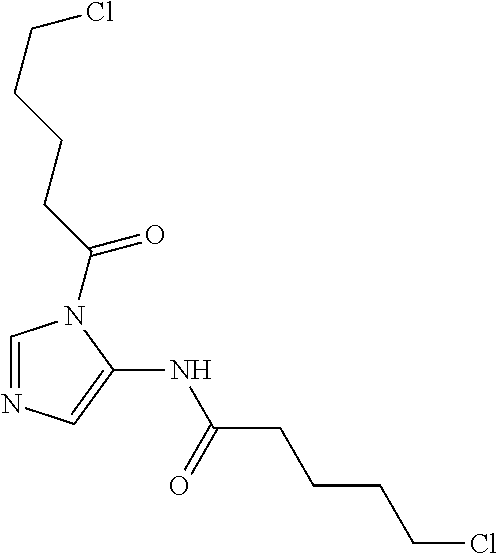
C1=NC=C(NC(CCCCCl)=O)N1C(=O)CCCCCl
